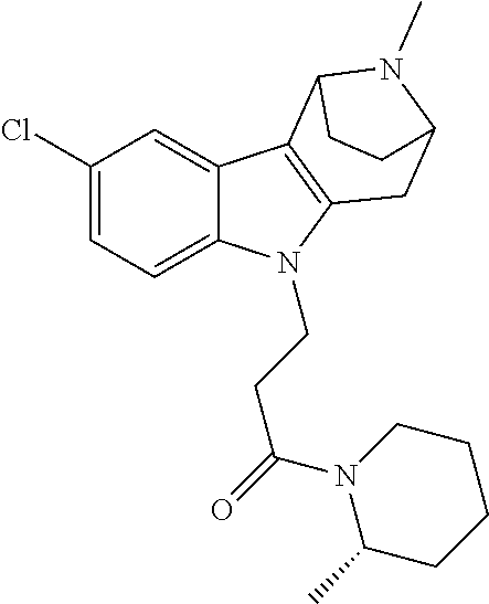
C1(Cl)=CC=C2C(=C1)C1=C(N2CCC(N2C(C)CCCC2)=O)CC2N(C)C1CC2
